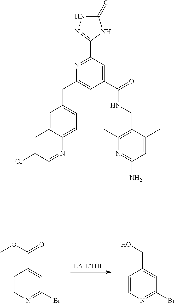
[LAH/THF].C1=CN=C(Br)C=C1C(=O)OC.C1=CN=C(Br)C=C1CO.C1(CC2=CC(C(=O)NCC3=C(C)N=C(N)C=C3C)=CC(C3=NNC(=O)N3)=N2)=CC=C2C(=C1)C=C(Cl)C=N2
